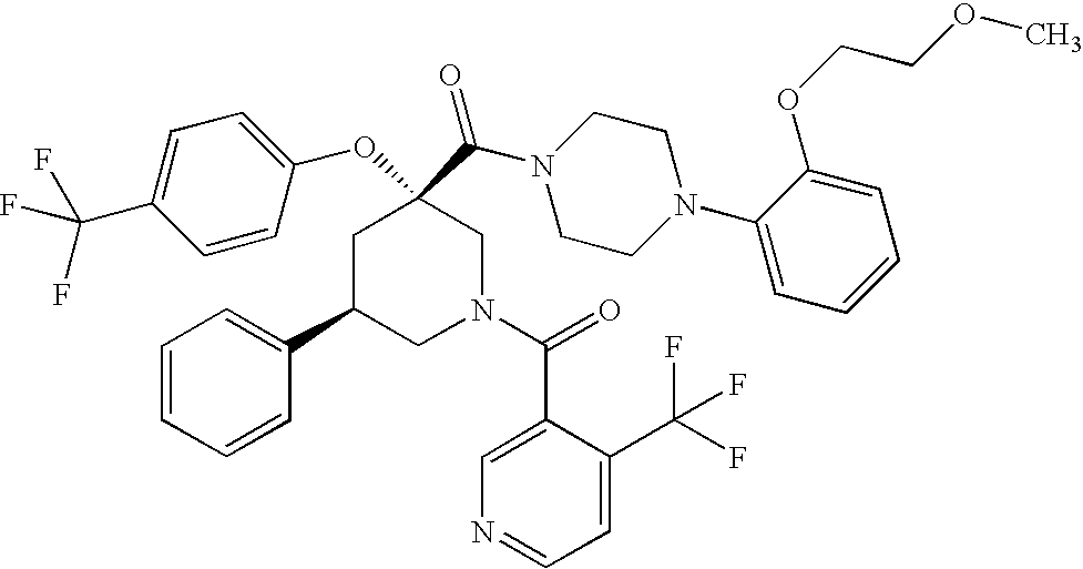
C1C(C2=CC=CC=C2)CN(C(=O)C2=CN=CC=C2C(F)(F)F)CC1(C(N1CCN(C2=CC=CC=C2OCCOC)CC1)=O)OC1=CC=C(C(F)(F)F)C=C1
